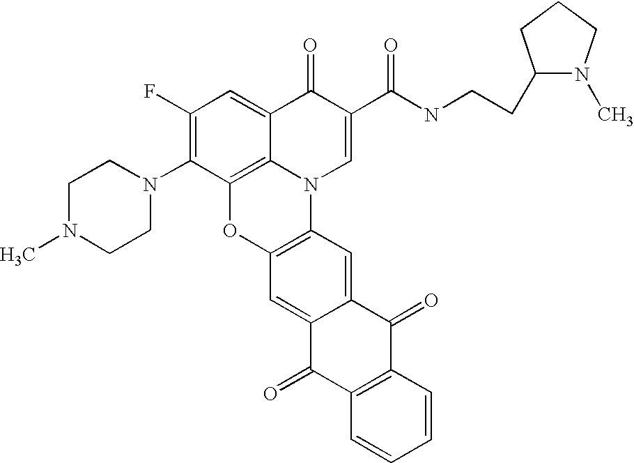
C1(F)=C(N2CCN(C)CC2)C2=C3C(=C1)C(=O)C(C(=O)NCCC1N(C)CCC1)=CN3C1=C(O2)C=C2C(=C1)C(=O)C1=C(C2=O)C=CC=C1
